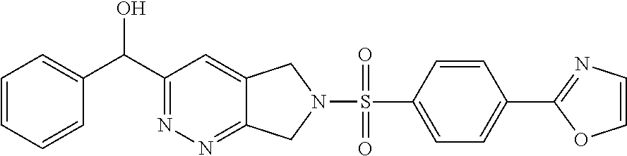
C1=C(C(C2=NN=C3C(=C2)CN(S(=O)(C2=CC=C(C4=NC=CO4)C=C2)=O)C3)O)C=CC=C1
